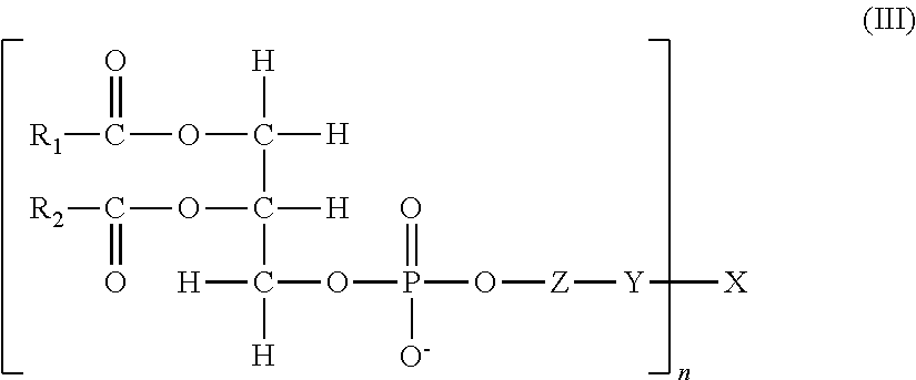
[R1]C(OC([H])([H])C(OC([R2])=O)([H])C([H])([H])OP(O[Z][Y][X])(=O)[O-])=O
